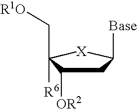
C1C([OR2])C([R6])(C[R1O])[X]C1[Base]
